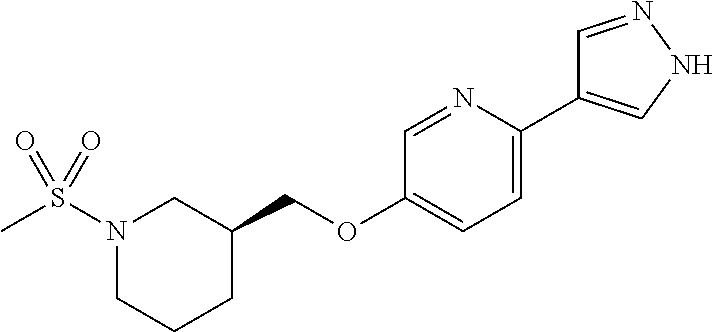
C1(COC2=CC=C(C3=CNN=C3)N=C2)CCCN(S(C)(=O)=O)C1
